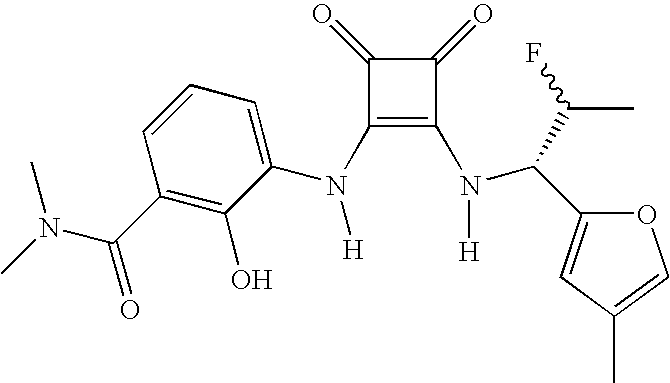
C1(=O)C(=O)C(N(C2=CC=CC(C(N(C)C)=O)=C2O)[H])=C1N([H])C(C1=CC(C)=CO1)C(F)C
